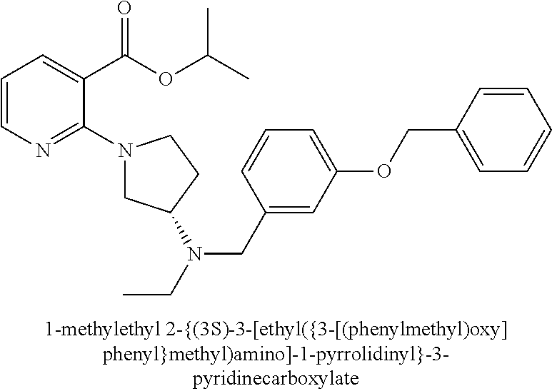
C1=CN=C(N2CC(N(CC)CC3=CC(OCC4=CC=CC=C4)=CC=C3)CC2)C(C(OC(C)C)=O)=C1
